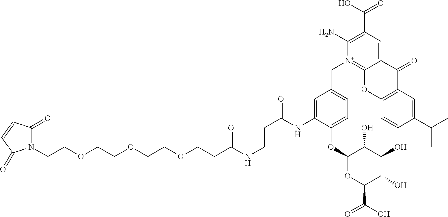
N1(CCOCCOCCOCCC(NCCC(=O)NC2=CC(C[N+]3=C4C(=CC(C(O)=O)=C3N)C(=O)C3=C(O4)C=CC(C(C)C)=C3)=CC=C2OC2OC(C(O)=O)C(O)C(O)C2O)=O)C(=O)C=CC1=O
